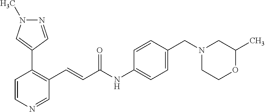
C1=CN=CC(C=CC(=O)NC2=CC=C(CN3CCOC(C)C3)C=C2)=C1C1=CN(C)N=C1
